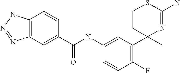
C1(C(NC2=CC(C3(C)N=C(N)SCC3)=C(F)C=C2)=O)=CC2=C(C=C1)NN=N2
